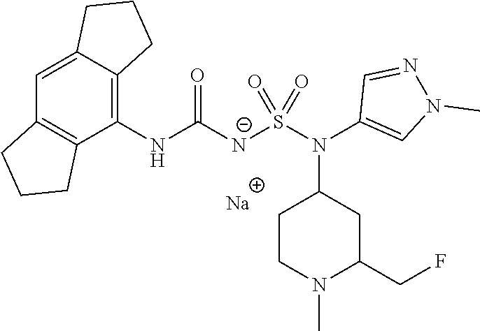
[Na].C1(NC([N-]S(N(C2=CN(C)N=C2)C2CCN(C)C(CF)C2)(=O)=O)=O)=C2C(=CC3=C1CCC3)CCC2
